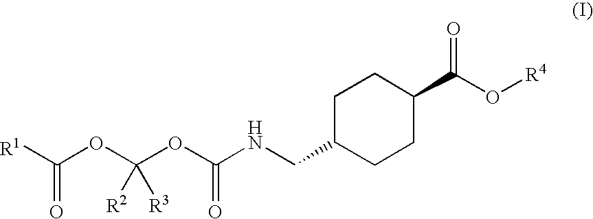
C(OC(OC(NCC1CCC(C(=O)O[R4])CC1)=O)([R2])[R3])([R1])=O
